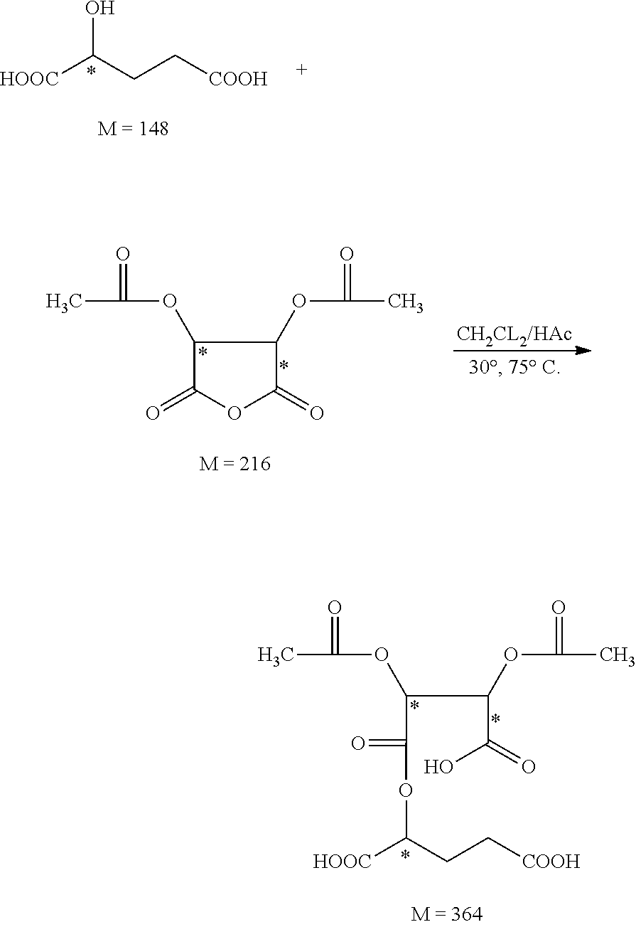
[HOOC]C(CC[COOH])O.O=C1OC(=O)C(OC(C)=O)C1OC(C)=O.O=C(C(C(C(O)=O)OC(C)=O)OC(C)=O)OC(CC[COOH])[HOOC]
